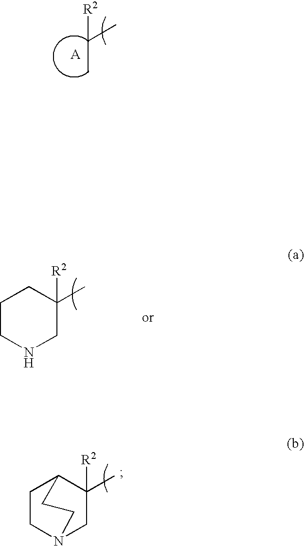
[R2]C(C)C.C1CNCC(C)([R2])C1.C1CN2CC([R2])(C)C1CC2
